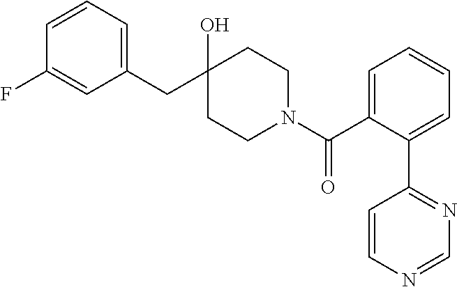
C1(CC2(O)CCN(C(C3=CC=CC=C3C3=NC=NC=C3)=O)CC2)=CC=CC(F)=C1
